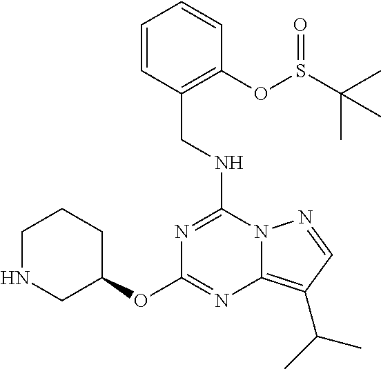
C1NCC(OC2=NC3=C(C(C)C)C=NN3C(NCC3=C(OS(C(C)(C)C)=O)C=CC=C3)=N2)CC1
